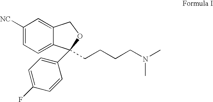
C1([NC])=CC=C2C(=C1)COC2(C1=CC=C(F)C=C1)CCCCN(C)C
